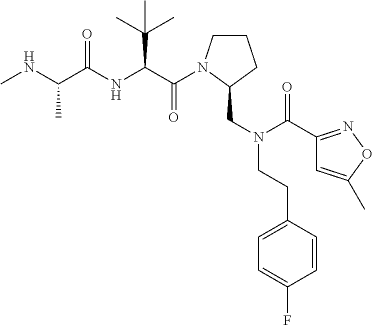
C(C(NC(C(NC)C)=O)C(C)(C)C)(=O)N1CCCC1CN(C(=O)C1=NOC(C)=C1)CCC1=CC=C(F)C=C1
